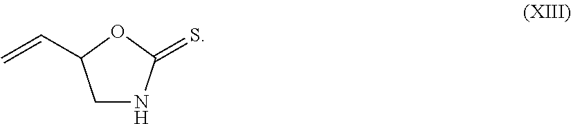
C1NC(=S)OC1C=C
